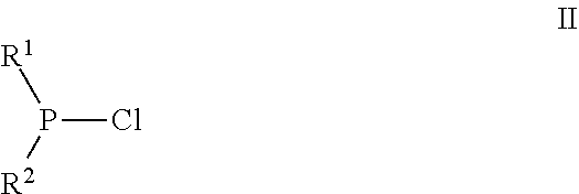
P(Cl)([R2])[R1]
